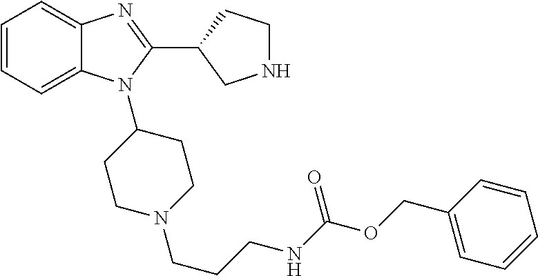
C1=CC=C2C(=C1)N=C(C1CNCC1)N2C1CCN(CCCNC(OCC2=CC=CC=C2)=O)CC1
